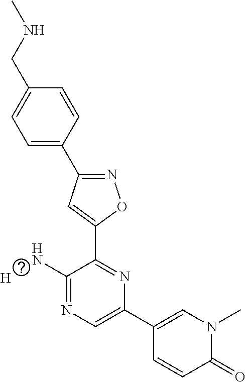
C1=C(C2=NOC(C3=NC(C4=CN(C)C(=O)C=C4)=CN=C3N)=C2)C=CC(CNC)=C1.[H]
